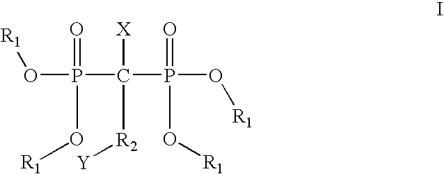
O(P(C(P(O[R1])(O[R1])=O)([X])[R2][Y])(=O)O[R1])[R1]
